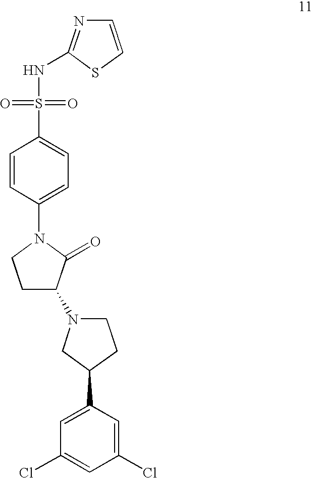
C1(C2CN(C3CCN(C4=CC=C(S(NC5=NC=CS5)(=O)=O)C=C4)C3=O)CC2)=CC(Cl)=CC(Cl)=C1
